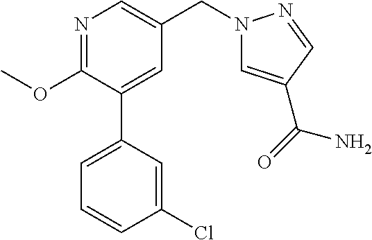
C1(OC)=NC=C(CN2C=C(C(N)=O)C=N2)C=C1C1=CC=CC(Cl)=C1
